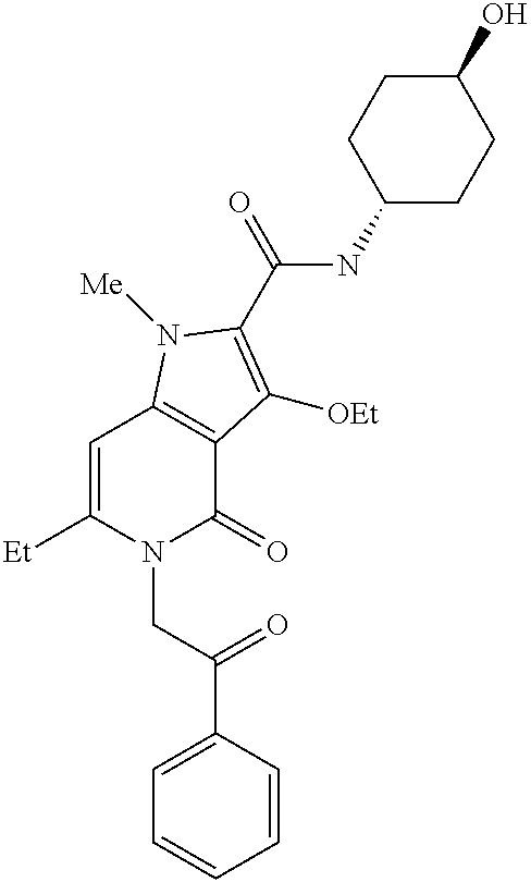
[Et]C1=CC2=C(C(=O)N1CC(C1=CC=CC=C1)=O)C([OEt])=C(C(=O)NC1CCC(O)CC1)N2[Me]
